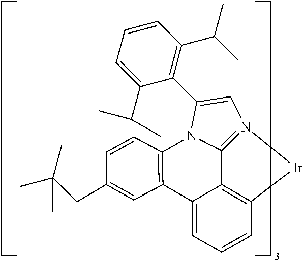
C12=C3C=CC=C1C1=C(N4C2=N([Ir]3)C=C4C2=C(C(C)C)C=CC=C2C(C)C)C=CC(CC(C)(C)C)=C1
